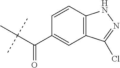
C1(C(C(C)(C)C)=O)=CC2=C(C=C1)NN=C2Cl
